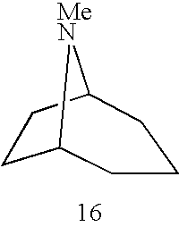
C12CCC([MeN]1)CCC2
